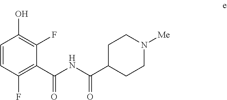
C1C(C(NC(C2=C(F)C=CC(O)=C2F)=O)=O)CCN([Me])C1
